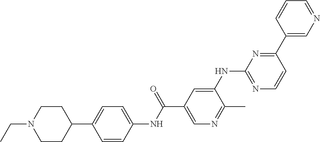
C1(C2=CC=C(NC(C3=CN=C(C)C(NC4=NC=CC(C5=CN=CC=C5)=N4)=C3)=O)C=C2)CCN(CC)CC1
